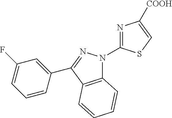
C12=C(C(C3=CC(F)=CC=C3)=NN1C1=NC([COOH])=CS1)C=CC=C2
